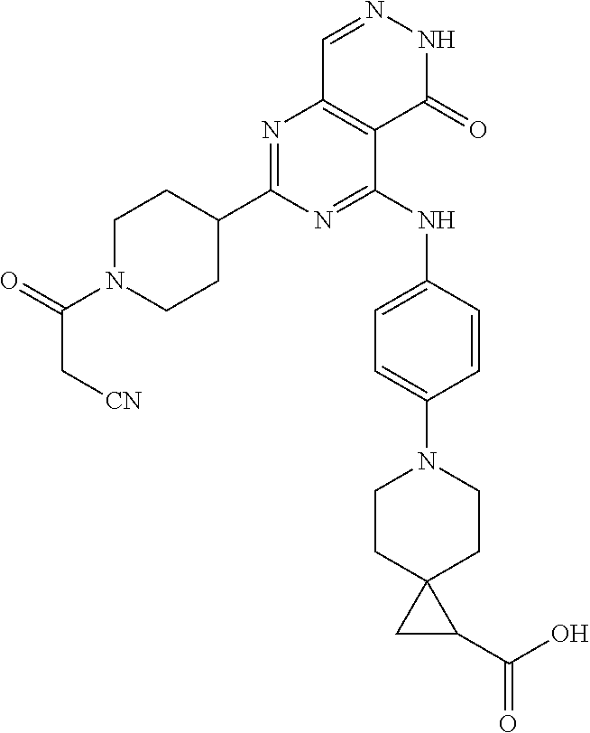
C1C(C2=NC3=C(C(NC4=CC=C(N5CCC6(CC5)CC6C(O)=O)C=C4)=N2)C(=O)NN=C3)CCN(C(=O)C[CN])C1
